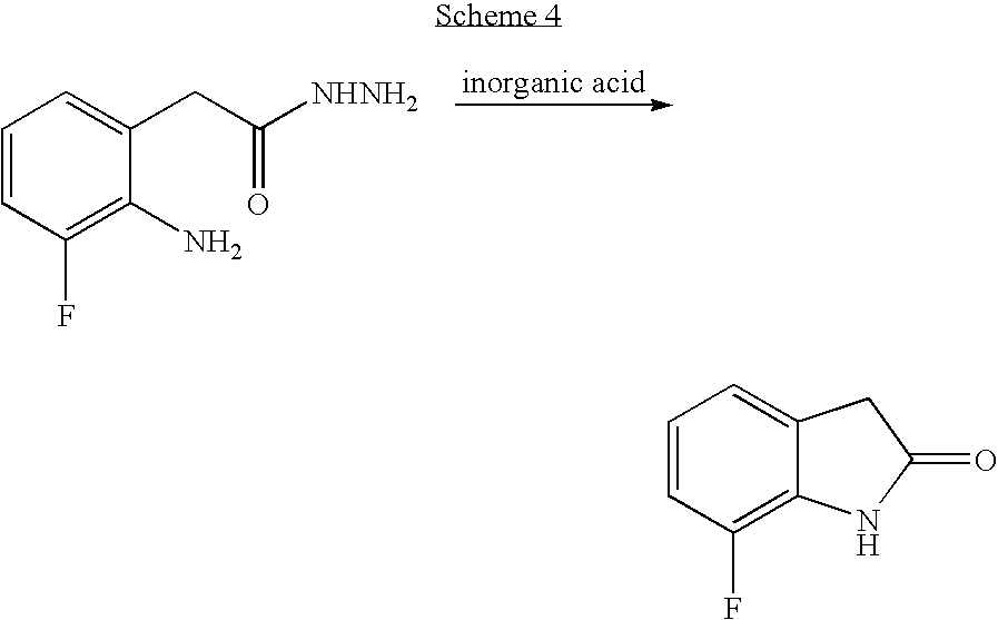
C1=CC(F)=C(N)C(CC([NHNH2])=O)=C1.C1=CC(F)=C2C(=C1)CC(=O)N2
